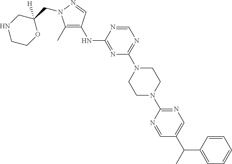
N(C1=NC(N2CCN(C3=NC=C(C(C4=CC=CC=C4)C)C=N3)CC2)=NC=N1)C1=C(C)N(CC2([H])CNCCO2)N=C1
